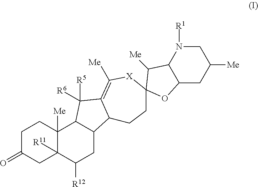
C1C(=O)CC2([R11])C([Me])(C1)C1C(CC2[R12])C2C(=C([Me])[X]C3(CC2)C([Me])C2C(CC([Me])CN2[R1])O3)C1([R6])[R5]
